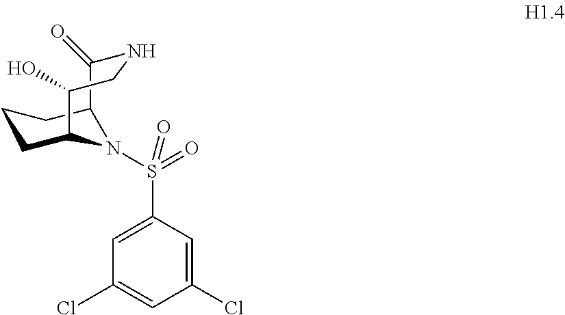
C12C(=O)NCC(O)C(CCC1)N2S(C1=CC(Cl)=CC(Cl)=C1)(=O)=O
